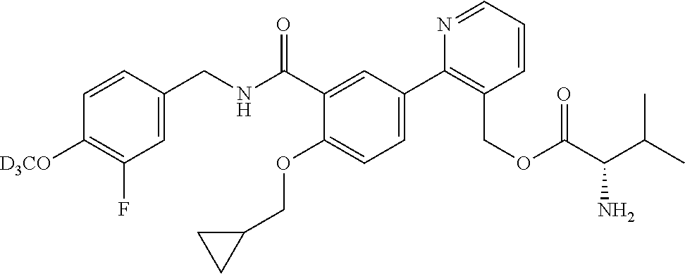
C1=C(CNC(C2=CC(C3=C(COC(C(C(C)C)N)=O)C=CC=N3)=CC=C2OCC2CC2)=O)C=CC([D3CO])=C1F
